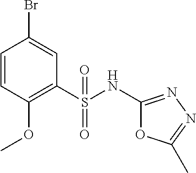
C1=CC(OC)=C(S(NC2=NN=C(C)O2)(=O)=O)C=C1Br
